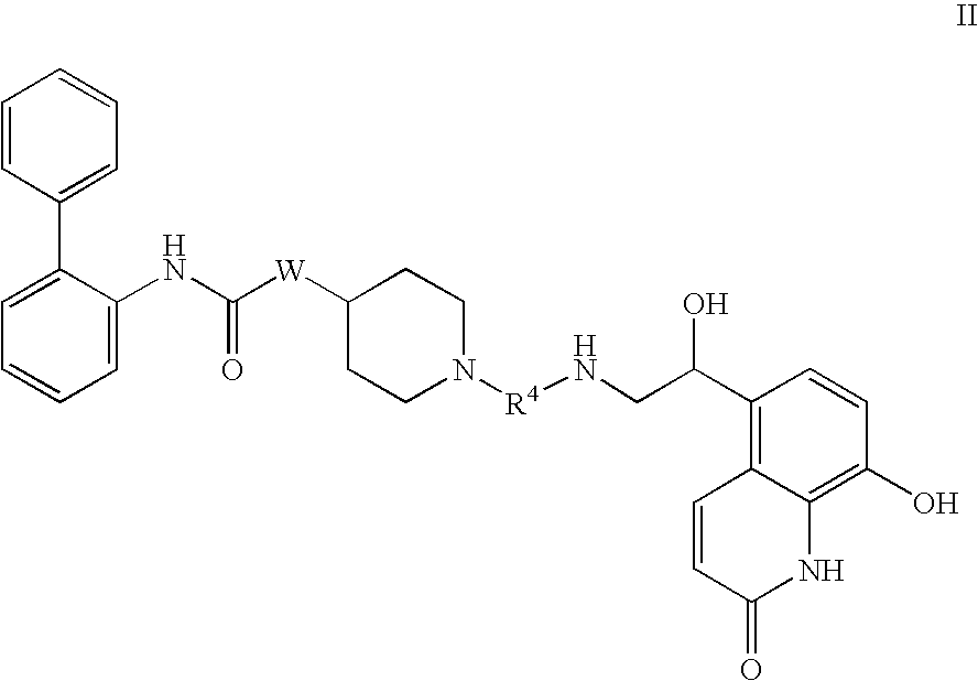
C1(C2=CC=CC=C2NC(=O)[W]C2CCN([R4]NCC(O)C3=C4C(=C(O)C=C3)NC(=O)C=C4)CC2)=CC=CC=C1
